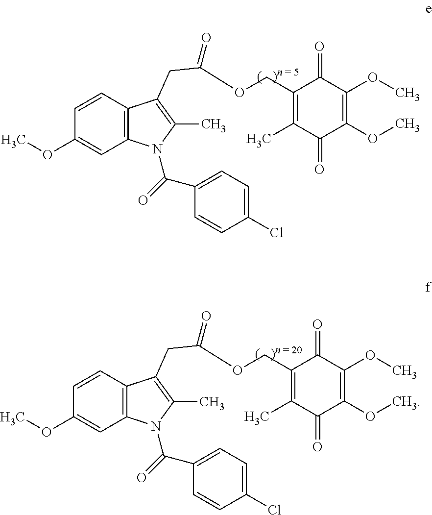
C12=C(C=CC(OC)=C1)C(CC(OCC1=C(C)C(=O)C(OC)=C(OC)C1=O)=O)=C(C)N2C(C1=CC=C(Cl)C=C1)=O.C12=C(C=CC(OC)=C1)C(CC(OCC1=C(C)C(=O)C(OC)=C(OC)C1=O)=O)=C(C)N2C(C1=CC=C(Cl)C=C1)=O
